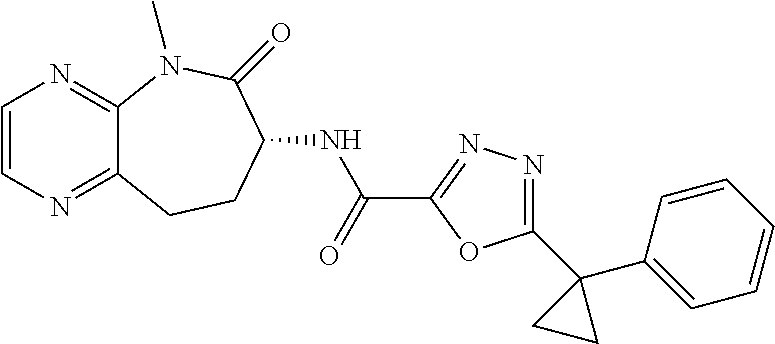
C1=CN=C2C(=N1)N(C)C(=O)C(NC(C1=NN=C(C3(C4=CC=CC=C4)CC3)O1)=O)CC2
